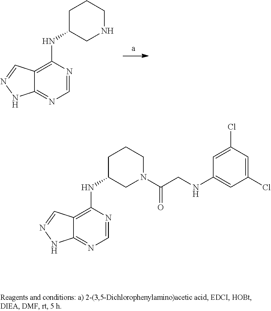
C1=NC(NC2CCCNC2)=C2C(=N1)NN=C2.C1=NC(NC2CCCN(C(CNC3=CC(Cl)=CC(Cl)=C3)=O)C2)=C2C(=N1)NN=C2
